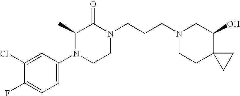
C1(F)=CC=C(N2CCN(CCCN3CCC4(C(O)C3)CC4)C(=O)C2C)C=C1Cl
